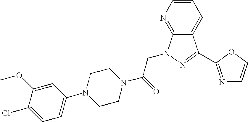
C1=C(Cl)C(OC)=CC(N2CCN(C(CN3C4=NC=CC=C4C(C4=NC=CO4)=N3)=O)CC2)=C1
